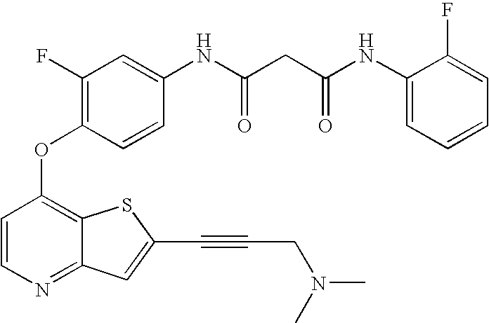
C1=CC(OC2=C(F)C=C(NC(CC(NC3=CC=CC=C3F)=O)=O)C=C2)=C2C(=N1)C=C(C#CCN(C)C)S2
